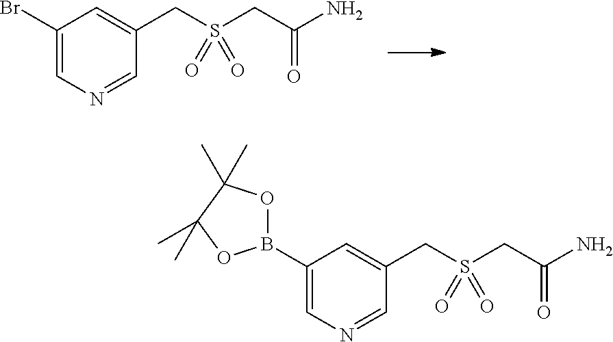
C1(Br)=CN=CC(CS(CC(=O)N)(=O)=O)=C1.C1(B2OC(C)(C)C(C)(C)O2)=CN=CC(CS(CC(=O)N)(=O)=O)=C1
